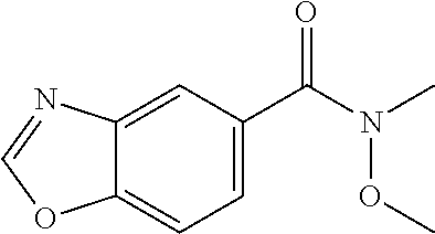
C1=C(C(=O)N(OC)C)C=C2C(=C1)OC=N2
